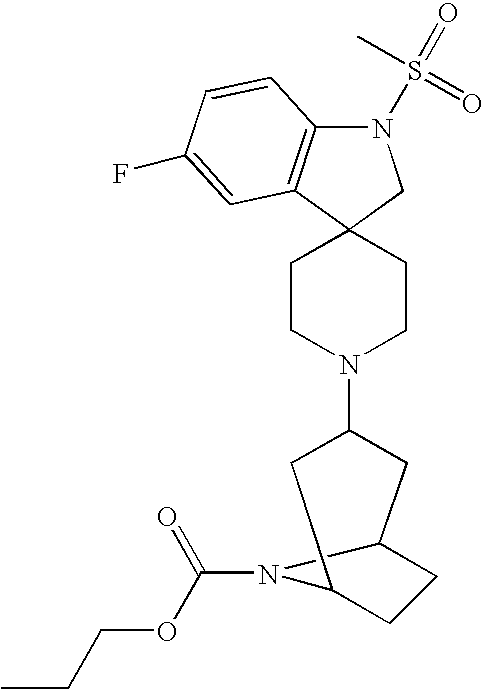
N1(S(=O)(C)=O)C2=C(C3(C1)CCN(C1CC4CCC(C1)N4C(=O)OCCC)CC3)C=C(F)C=C2
